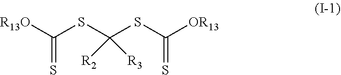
[R13O]C(SC(SC([OR13])=S)([R2])[R3])=S
